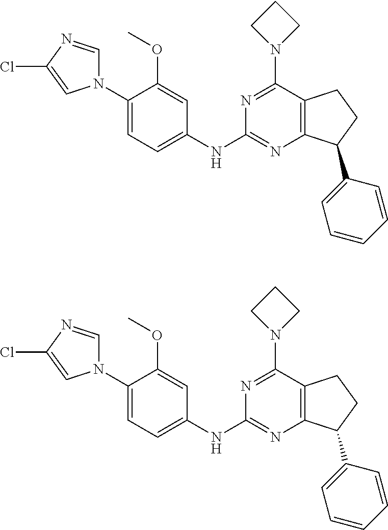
C1(N2C=NC(Cl)=C2)=CC=C(NC2=NC3=C(C(N4CCC4)=N2)CCC3C2=CC=CC=C2)C=C1OC.C1(N2C=NC(Cl)=C2)=CC=C(NC2=NC3=C(C(N4CCC4)=N2)CCC3C2=CC=CC=C2)C=C1OC
